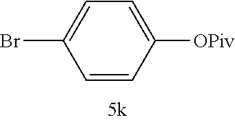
C1=C(Br)C=CC([OPiv])=C1
